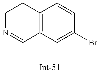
C1N=CC2=C(C1)C=CC(Br)=C2
